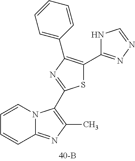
C1=CN2C(=NC(C)=C2C2=NC(C3=CC=CC=C3)=C(C3=NN=CN3)S2)C=C1
